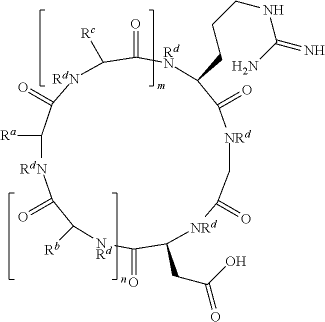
[NRd]1C(=O)C(CC(=O)O)[NRd]C(=O)C[NRd]C(=O)C(CCCNC(=N)N)[RdN]C(=O)C([Rc])[RdN]C(=O)C([Ra])[RdN]C(=O)C1[Rb]
